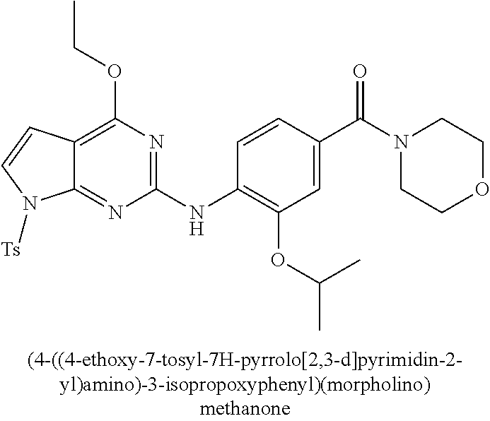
C12=NC(NC3=C(OC(C)C)C=C(C(N4CCOCC4)=O)C=C3)=NC(OCC)=C1C=CN2[Ts]
